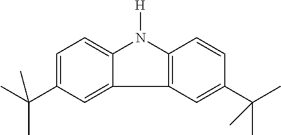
N1([H])C2=C(C3=CC(C(C)(C)C)=CC=C13)C=C(C(C)(C)C)C=C2
